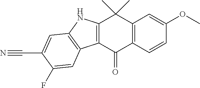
C12=C(C(=O)C3=C(C1(C)C)C=C(OC)C=C3)C1=C(N2)C=C(C#N)C(F)=C1
